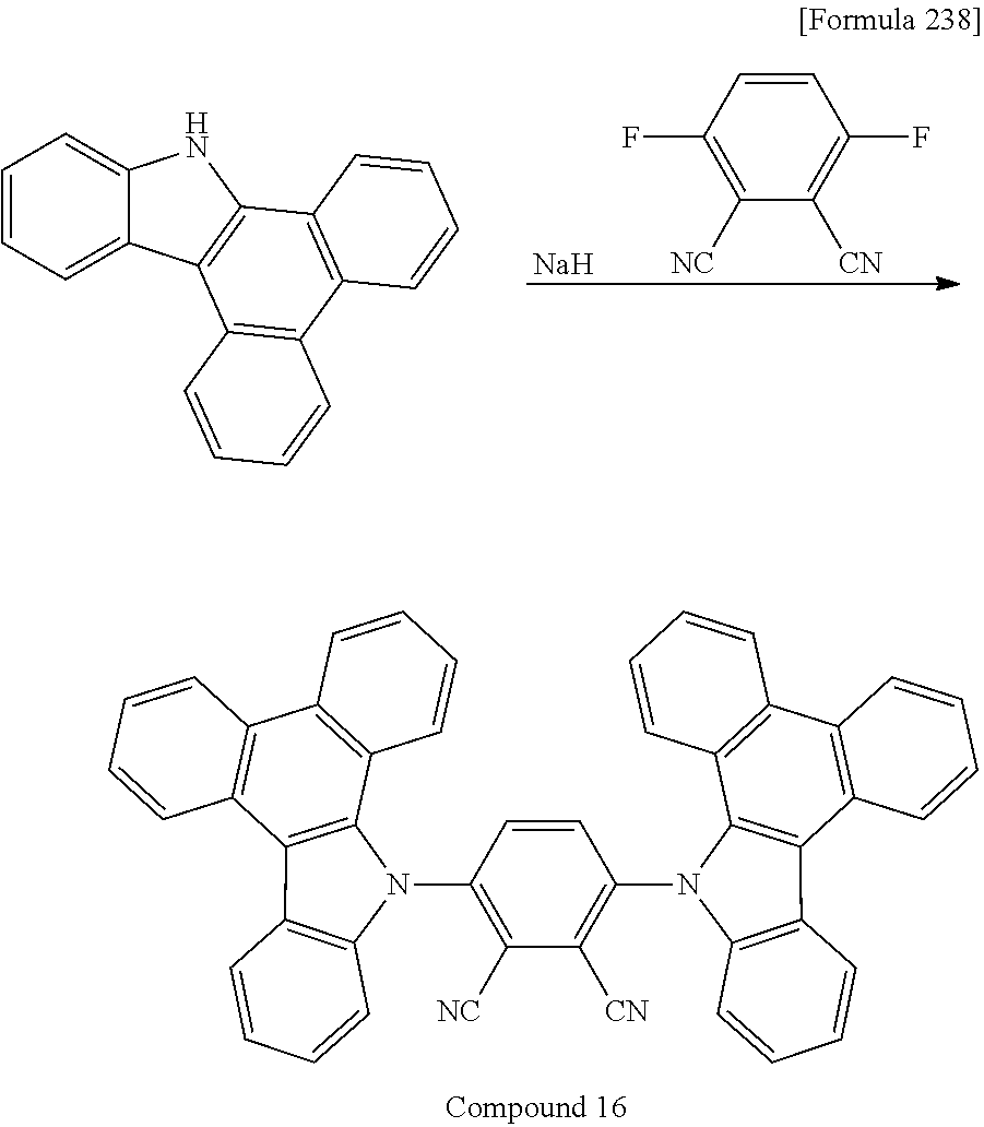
C1=CC(F)=C([NC])C([CN])=C1F.[Na].C1=CC=C2C(=C1)NC1=C2C2=C(C3=C1C=CC=C3)C=CC=C2.C1=CC2=C(C=C1)C1=C(C3=C(C4=C1C=CC=C4)C=CC=C3)N2C1=C([CN])C([NC])=C(N2C3=C(C=CC=C3)C3=C2C2=C(C4=C3C=CC=C4)C=CC=C2)C=C1
